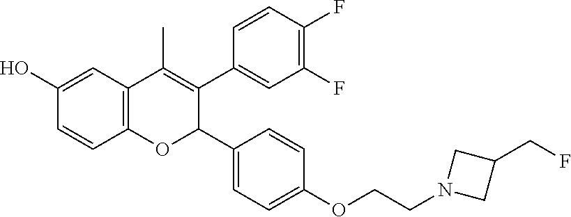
C12=C(C=C(O)C=C1)C(C)=C(C1=CC(F)=C(F)C=C1)C(C1=CC=C(OCCN3CC(CF)C3)C=C1)O2
